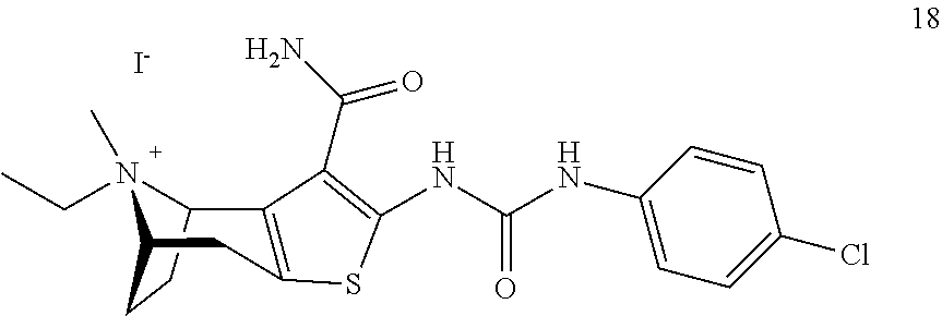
C12CCC(CC3=C1C(C(=O)N)=C(NC(NC1=CC=C(Cl)C=C1)=O)S3)N2(C)CC.[I-]
